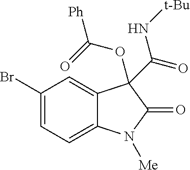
C1(Br)=CC=C2C(=C1)C(C(=O)N[t-Bu])(OC([Ph])=O)C(=O)N2[Me]
